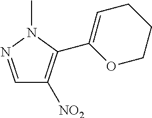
C1=NN(C)C(C2=CCCCO2)=C1[NO2]
